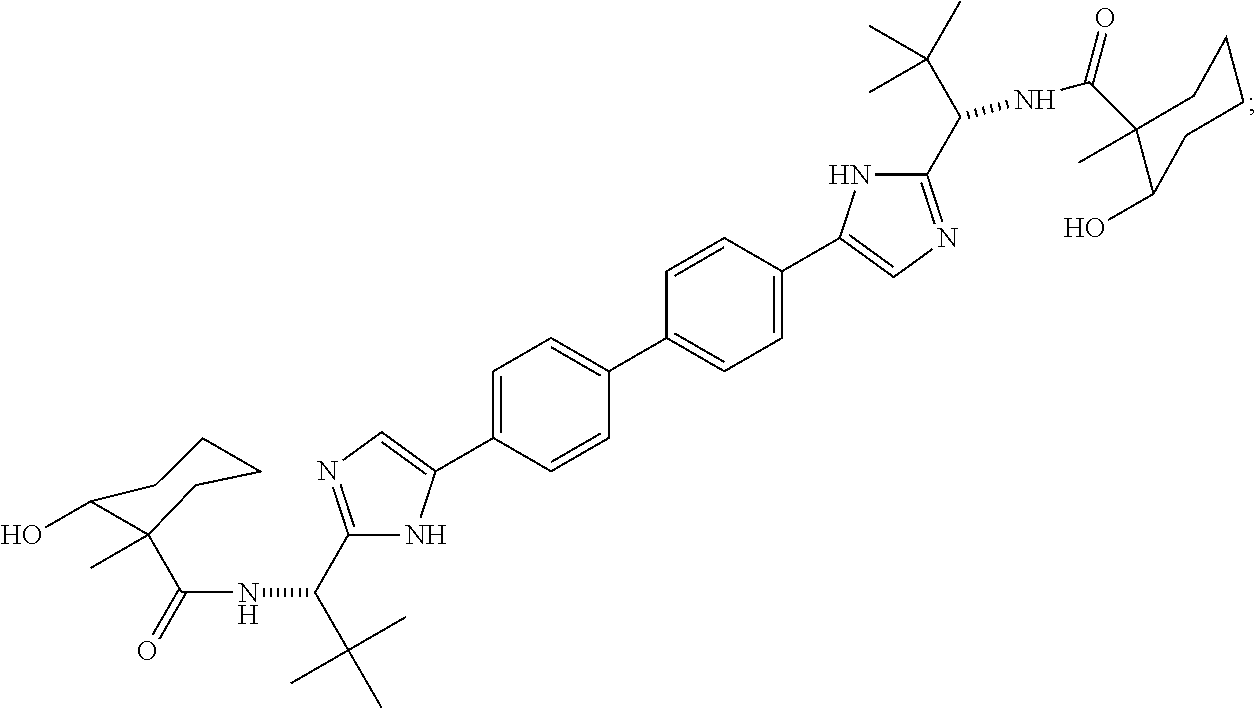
C1(C2=CN=C(C(C(C)(C)C)NC(=O)C3(C)C(O)CCCC3)N2)=CC=C(C2=CC=C(C3=CN=C(C(C(C)(C)C)NC(=O)C4(C)CCCCC4O)N3)C=C2)C=C1
